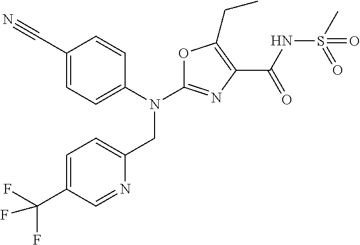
N(C1=NC(C(NS(C)(=O)=O)=O)=C(CC)O1)(CC1=CC=C(C(F)(F)F)C=N1)C1=CC=C(C#N)C=C1
